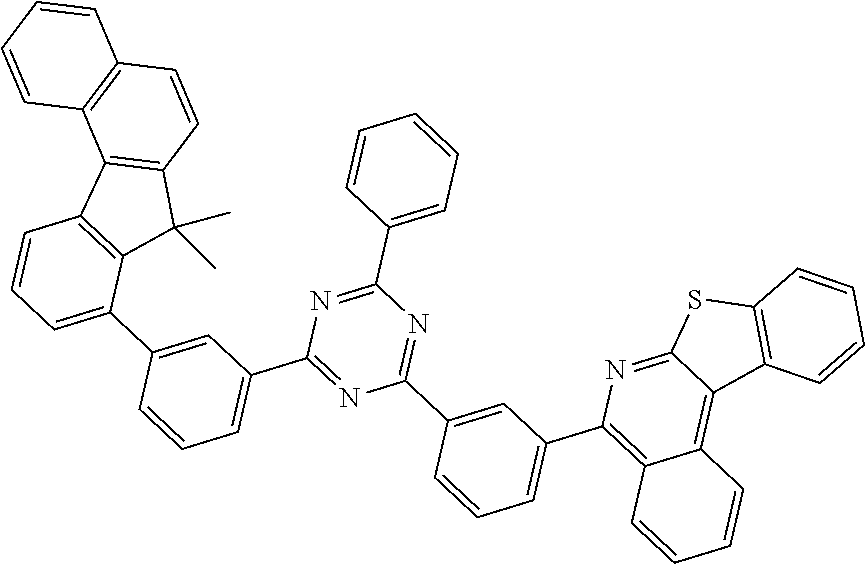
C1=CC=CC2=C1C1=C(C=C2)C(C)(C)C2=C1C=CC=C2C1=CC(C2=NC(C3=CC(C4=C5C(=C6C(=N4)SC4=C6C=CC=C4)C=CC=C5)=CC=C3)=NC(C3=CC=CC=C3)=N2)=CC=C1
